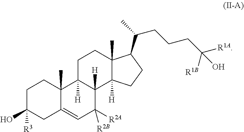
C1C([R3])(O)CC2=CC([R2A])([R2B])C3([H])C([H])(C2(C)C1)CCC1(C)C3([H])CCC1C(C)CCCC([R1A])([R1B])O
